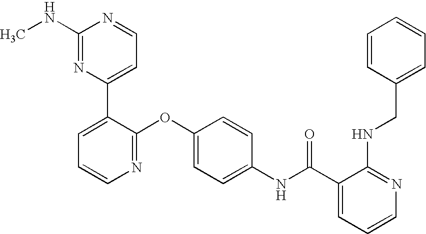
C1(NC)=NC(C2=CC=CN=C2OC2=CC=C(NC(C3=CC=CN=C3NCC3=CC=CC=C3)=O)C=C2)=CC=N1
